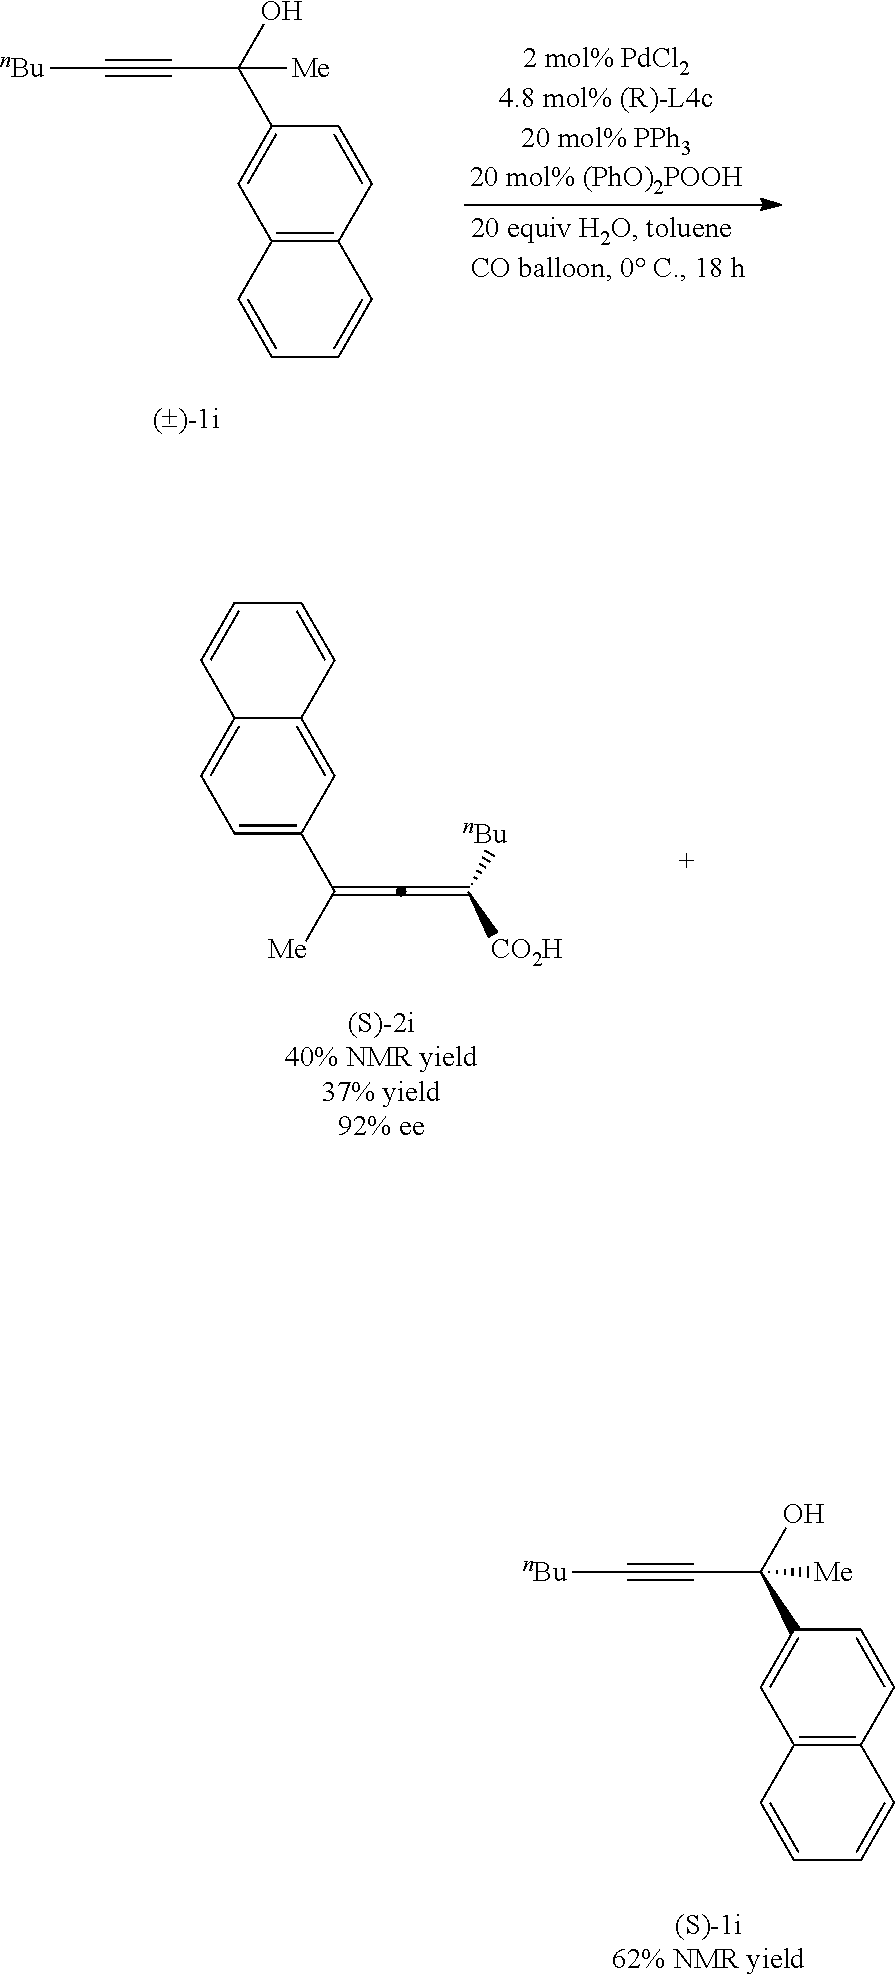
C1=C(C([Me])=C=C([nBu])[CO2H])C=C2C(=C1)C=CC=C2.C12=C(C=CC(C(O)([Me])C#C[nBu])=C1)C=CC=C2.C12=C(C=CC(C(O)([Me])C#C[nBu])=C1)C=CC=C2
